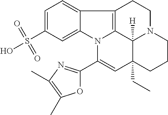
C1=C(S(O)(=O)=O)C=C2C(=C1)C1=C3N2C(C2=NC(C)=C(C)O2)=CC2(CC)C3([H])N(CC1)CCC2
